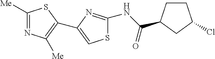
S1C(NC(=O)C2CCC(Cl)C2)=NC(C2=C([Me])N=C([Me])S2)=C1
